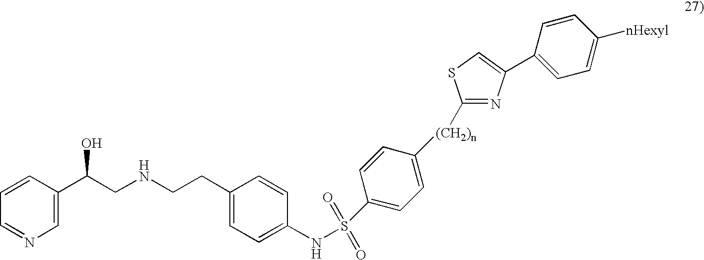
C1(C(CNCCC2=CC=C(NS(=O)(=O)C3=CC=C([(CH2)n]C4=NC(C5=CC=C([nHexyl])C=C5)=CS4)C=C3)C=C2)O)=CN=CC=C1
